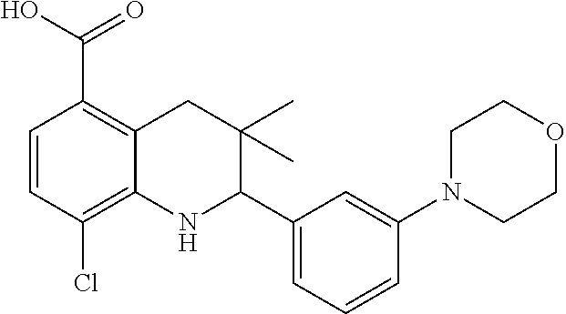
C1=CC(Cl)=C2C(=C1C(O)=O)CC(C)(C)C(C1=CC=CC(N3CCOCC3)=C1)N2
